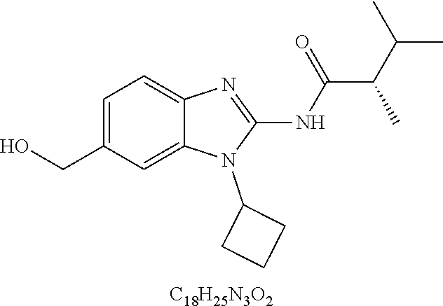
C1=C(CO)C=C2C(=C1)N=C(NC(C(C(C)C)C)=O)N2C1CCC1.[C18H25N3O2]
